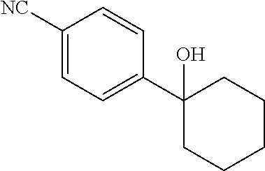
C1([NC])=CC=C(C2(O)CCCCC2)C=C1
